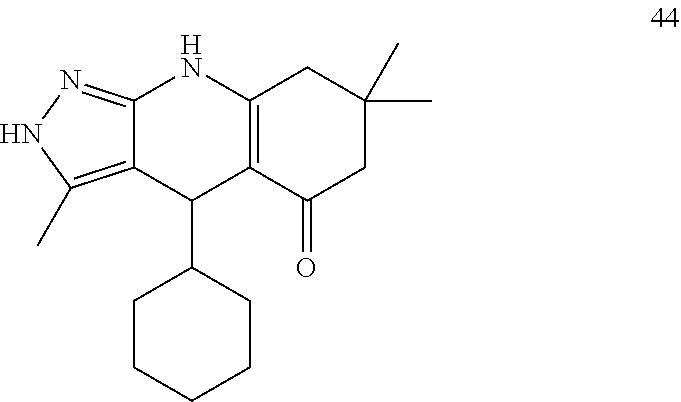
C12=NNC(C)=C1C(C1CCCCC1)C1=C(N2)CC(C)(C)CC1=O
